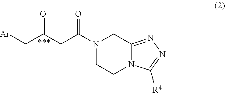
C(C(CC(N1CCN2C(=NN=C2[R4])C1)=O)=O)[Ar]
